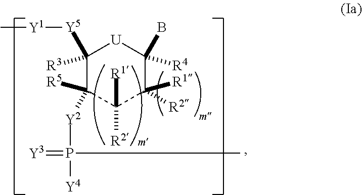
C1([Y5][Y1]C)([R3])C([R5])([Y2]P([Y4])(=[Y3])C)C([R2])([R1])C([R1])([R2])C(B)([R4])[U]1
